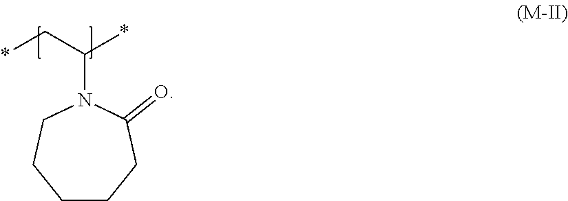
N1(C(C*)*)CCCCCC1=O
